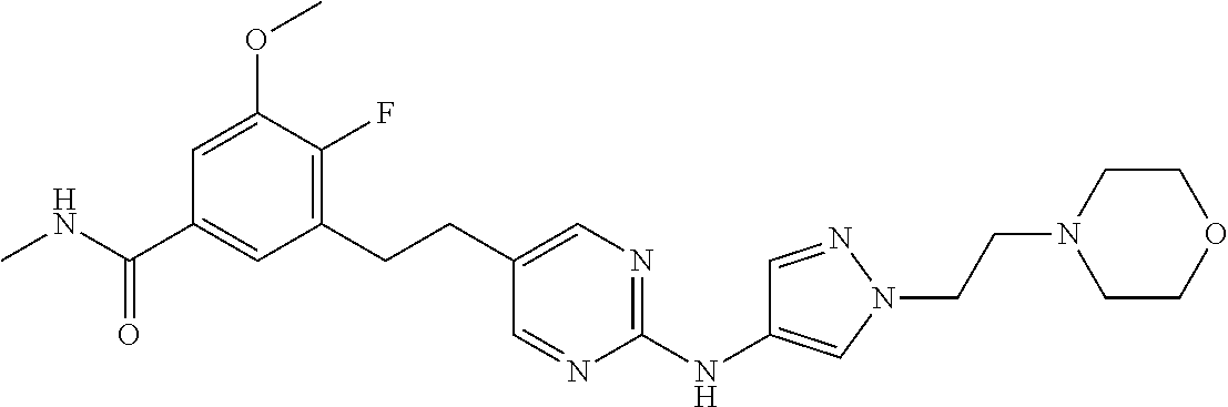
C1=C(OC)C(F)=C(CCC2=CN=C(NC3=CN(CCN4CCOCC4)N=C3)N=C2)C=C1C(NC)=O
